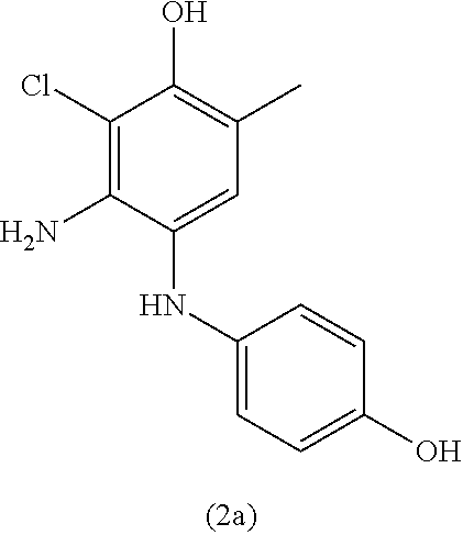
C1(Cl)=C(N)C(NC2=CC=C(O)C=C2)=CC(C)=C1O
